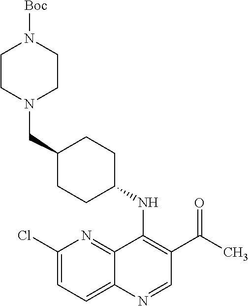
C1(Cl)=CC=C2C(=N1)C(NC1CCC(CN3CCN([Boc])CC3)CC1)=C(C(=O)C)C=N2
